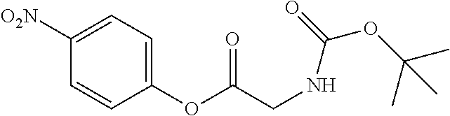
C1([O2N])=CC=C(OC(CNC(OC(C)(C)C)=O)=O)C=C1
